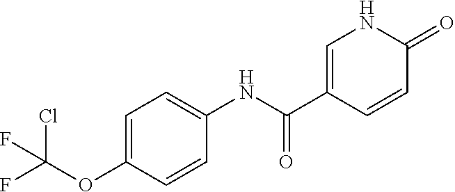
C1=C(OC(F)(Cl)F)C=CC(NC(C2=CNC(=O)C=C2)=O)=C1
